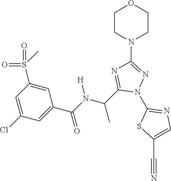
C1(N2N=C(N3CCOCC3)N=C2C(C)N([H])C(=O)C2=CC(Cl)=CC(S(=O)(=O)C)=C2)=NC=C(C#N)S1
